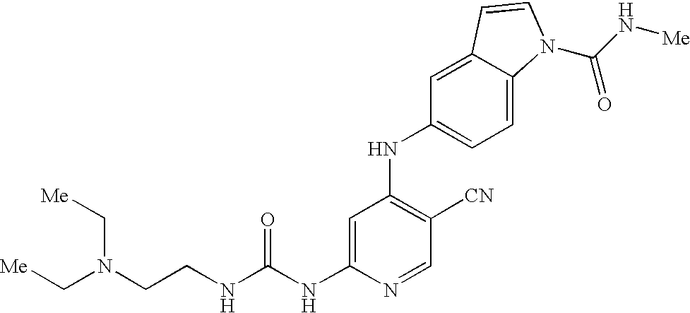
C(NC1=CC(NC2=CC=C3C(=C2)C=CN3C(N[Me])=O)=C([CN])C=N1)(NCCN(C[Me])C[Me])=O
